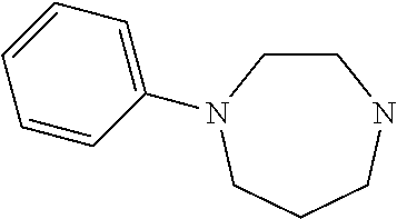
C1=CC(N2CCNCCC2)=CC=C1
